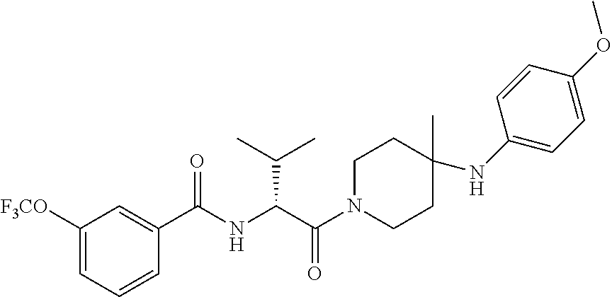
N(C(C(N1CCC(C)(NC2=CC=C(OC)C=C2)CC1)=O)C(C)C)C(C1=CC([F3CO])=CC=C1)=O
